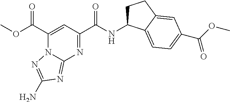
C1C(NC(C2=NC3=NC(N)=NN3C(C(OC)=O)=C2)=O)C2=CC=C(C(OC)=O)C=C2C1
